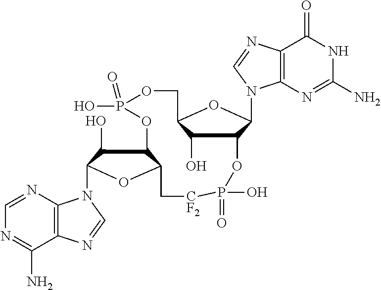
C12=C(N=CN=C1N)N(C1C(O)C3C(O1)C[CF2]P(O)(=O)OC1C(O)C(COP(O)(=O)O3)OC1N1C3=C(N=C1)C(=O)NC(N)=N3)C=N2
